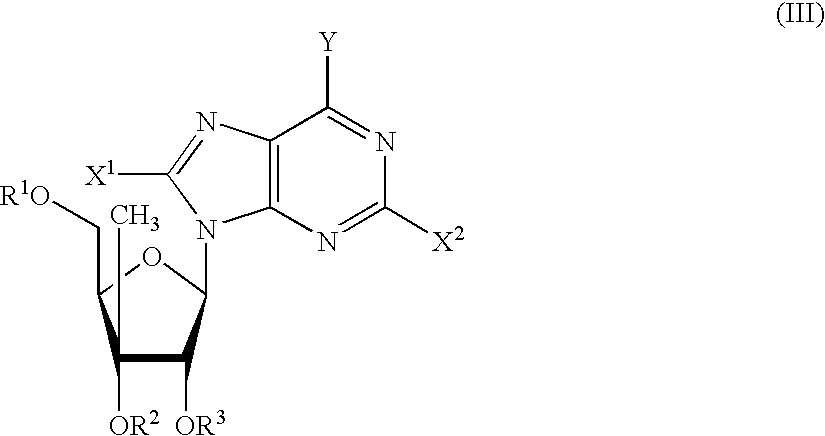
C1([OR2])(C)C([OR3])C(N2C3=C(C([Y])=NC([X2])=N3)N=C2[X1])OC1C[R1O]
